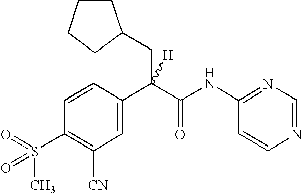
C1=C(C(C(NC2=NC=NC=C2)=O)(CC2CCCC2)[H])C=CC(S(C)(=O)=O)=C1[CN]
